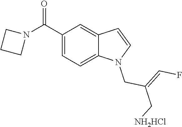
N1(C(C2=CC=C3C(=C2)C=CN3CC(C[NH2HCl])=CF)=O)CCC1
